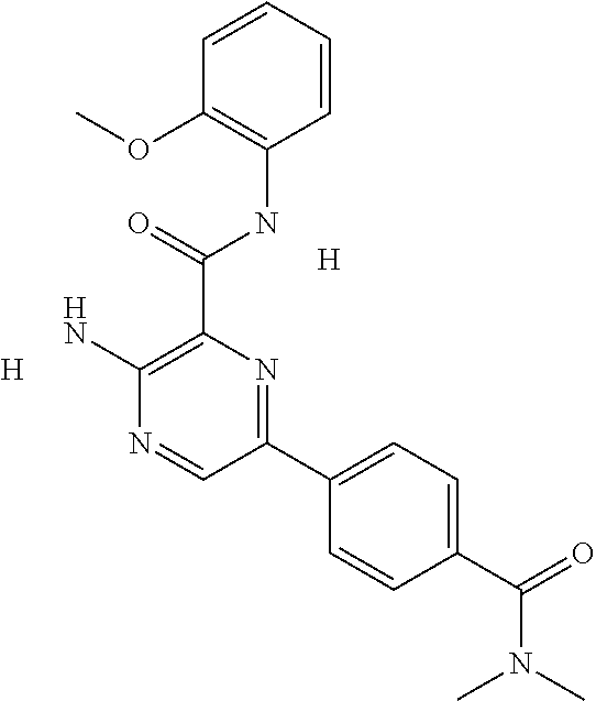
[H].[H].C1=CC=CC(NC(C2=C(N)N=CC(C3=CC=C(C(N(C)C)=O)C=C3)=N2)=O)=C1OC
